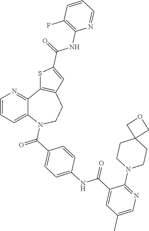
C12=CC=CN=C1C1=C(CCN2C(C2=CC=C(NC(C3=CC(C)=CN=C3N3CCC4(CC3)COC4)=O)C=C2)=O)C=C(C(=O)NC2=C(F)C=CC=N2)S1
